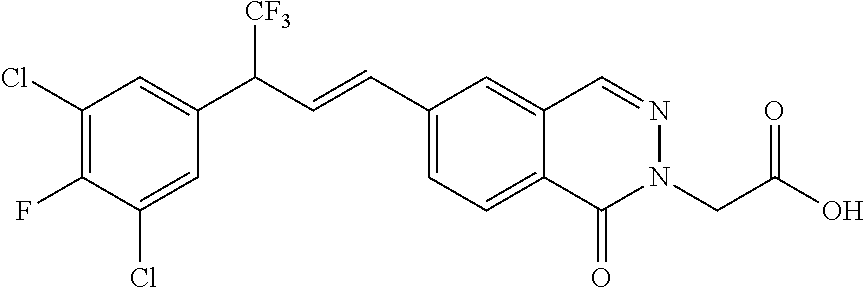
C(=CC1=CC=C2C(=C1)C=NN(CC(O)=O)C2=O)C(C1=CC(Cl)=C(F)C(Cl)=C1)[CF3]
